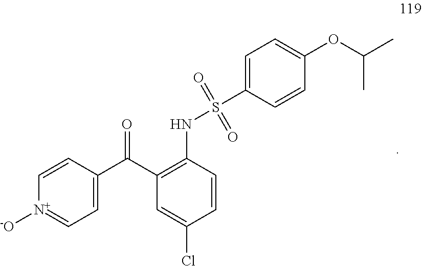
O=C(C1=CC=[N+]([-O])C=C1)C1=C(NS(C2=CC=C(OC(C)C)C=C2)(=O)=O)C=CC(Cl)=C1
